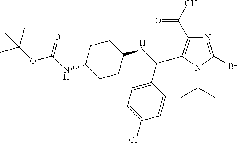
C(NC1CCC(NC(=O)OC(C)(C)C)CC1)(C1=CC=C(Cl)C=C1)C1=C(C(O)=O)N=C(Br)N1C(C)C
